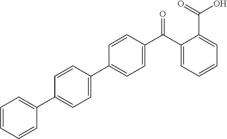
C1=CC(C2=CC=C(C(C3=CC=CC=C3C(=O)O)=O)C=C2)=CC=C1C1=CC=CC=C1
